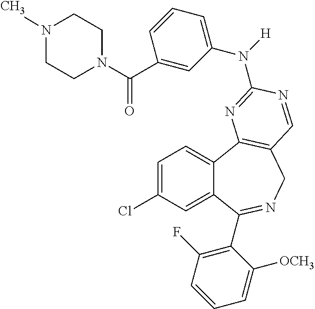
C12=CC(Cl)=CC=C1C1=C(CN=C2C2=C(F)C=CC=C2[OCH3])C=NC(N(C2=CC=CC(C(N3CCN(C)CC3)=O)=C2)[H])=N1
